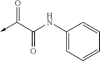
O=C(C(=O)NC1=CC=CC=C1)->C
